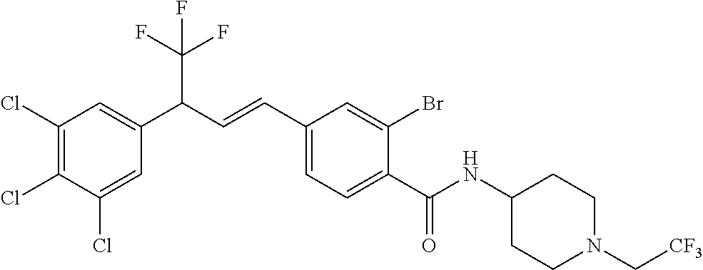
C1(Cl)=C(Cl)C(Cl)=CC(C(C=CC2=CC=C(C(=O)NC3CCN(C[CF3])CC3)C(Br)=C2)C(F)(F)F)=C1
